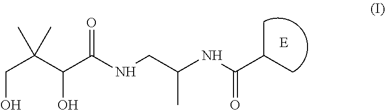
C(C(C(C(NCC(NC(C(C)C)=O)C)=O)O)(C)C)O
